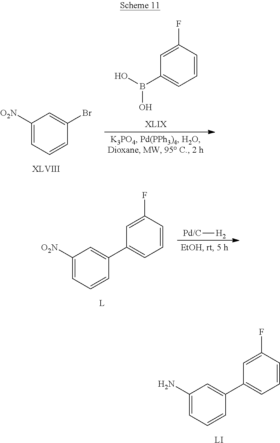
C1(N)=CC=CC(C2=CC=CC(F)=C2)=C1.[LI].C1([O2N])=CC=CC(Br)=C1.[XLVIII].C1=CC(F)=CC(B(O)O)=C1.C1([O2N])=CC=CC(C2=CC=CC(F)=C2)=C1.[L].[Pd/C][H2]
